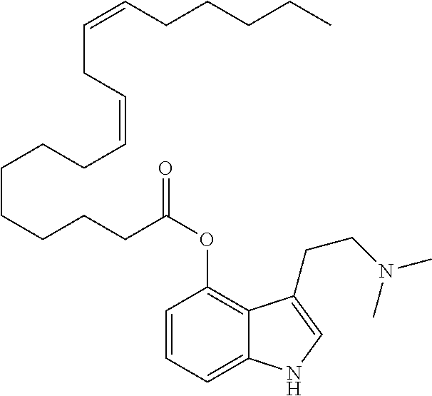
C1=CC=C2C(=C1OC(CCCCCCCC=CCC=CCCCCC)=O)C(CCN(C)C)=CN2
